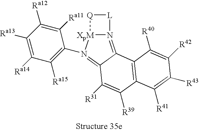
N12=C3C(=N(C4=C([Ra15])C([Ra14])=C([Ra13])C([Ra12])=C4[Ra11])[XpM]1[Q][L]2)C([R31])=C([R39])C1=C3C([R40])=C([R42])C([R43])=C1[R41]
